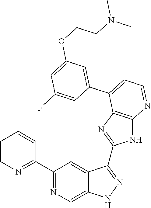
C1(C2=NC=C3C(=C2)C(C2=NC4=C(N2)N=CC=C4C2=CC(OCCN(C)C)=CC(F)=C2)=NN3)=NC=CC=C1
